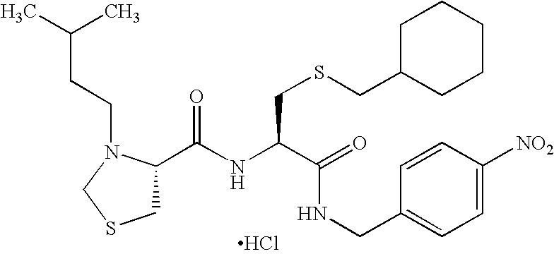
C1(C(NC(C(=O)NCC2=CC=C([NO2])C=C2)CSCC2CCCCC2)=O)CSCN1CCC(C)C.Cl
